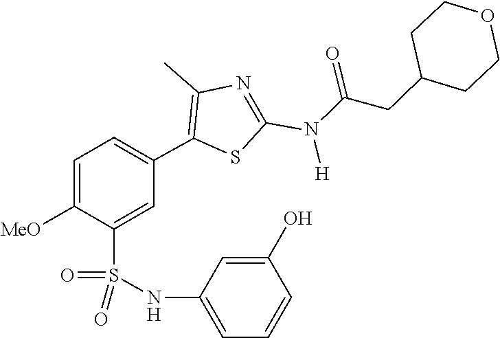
O=C(CC1CCOCC1)N(C1=NC(C)=C(C2=CC=C([MeO])C(S(=O)(NC3=CC=CC(O)=C3)=O)=C2)S1)[H]
